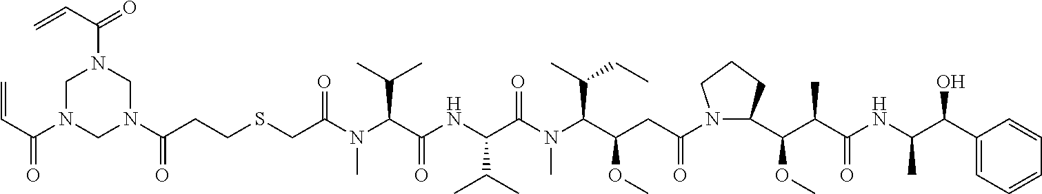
C1N(C(C=C)=O)CN(C(CCSCC(N(C(C(NC(C(N(C(C(CC(N2C(C(C(C(NC(C(C3=CC=CC=C3)O)C)=O)C)OC)CCC2)=O)OC)C(C)CC)C)=O)C(C)C)=O)C(C)C)C)=O)=O)CN1C(C=C)=O
